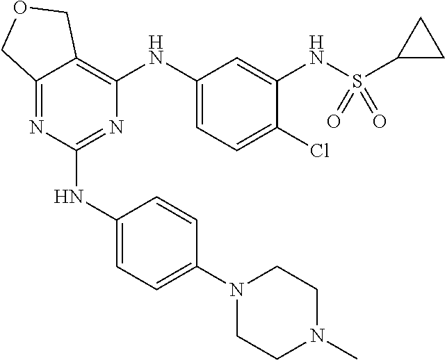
N1(C2=CC=C(NC3=NC(NC4=CC=C(Cl)C(NS(C5CC5)(=O)=O)=C4)=C4C(=N3)COC4)C=C2)CCN(C)CC1
